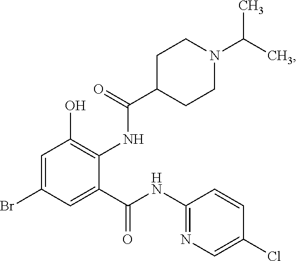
C1=C(Br)C=C(C(NC2=NC=C(Cl)C=C2)=O)C(NC(C2CCN(C(C)C)CC2)=O)=C1O
